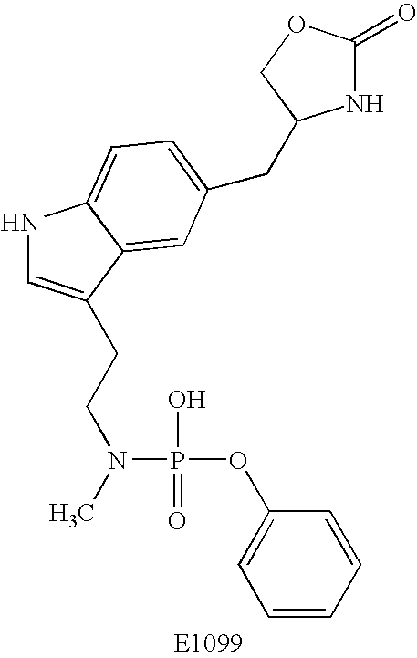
N1C=C(CCN(C)P(=O)(O)OC2=CC=CC=C2)C2=CC(CC3NC(=O)OC3)=CC=C12
